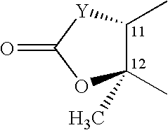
C1(C)C(C)(C)OC(=O)[Y]1
